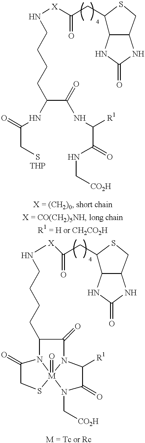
N([X]C(CC1C2C(CS1)NC(=O)N2)=O)CCCCC(NC(CS)=O)C(NC([R1])C(=O)NC[CO2H])=O.N([X]C(CC1C2C(CS1)NC(=O)N2)=O)CCCCC1N2C(=O)CS[M]23(=O)N(C[CO2H])C(=O)C([R1])N3C1=O
